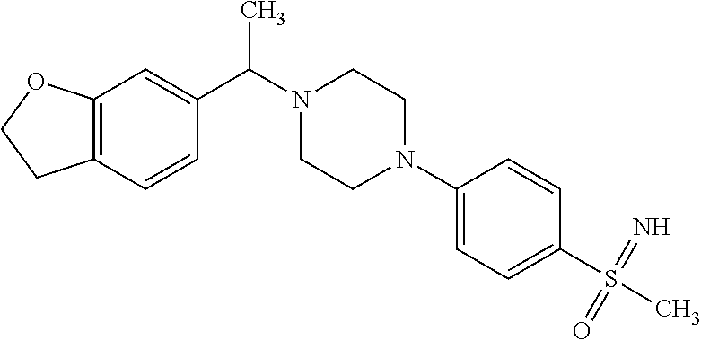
C12=C(OCC1)C=C(C(C)N1CCN(C3=CC=C(S(C)(=N)=O)C=C3)CC1)C=C2
